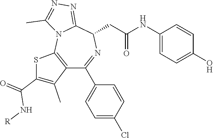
C1(NC(CC2N=C(C3=CC=C(Cl)C=C3)C3=C(N4C2=NN=C4C)SC(C(N[R])=O)=C3C)=O)=CC=C(O)C=C1
